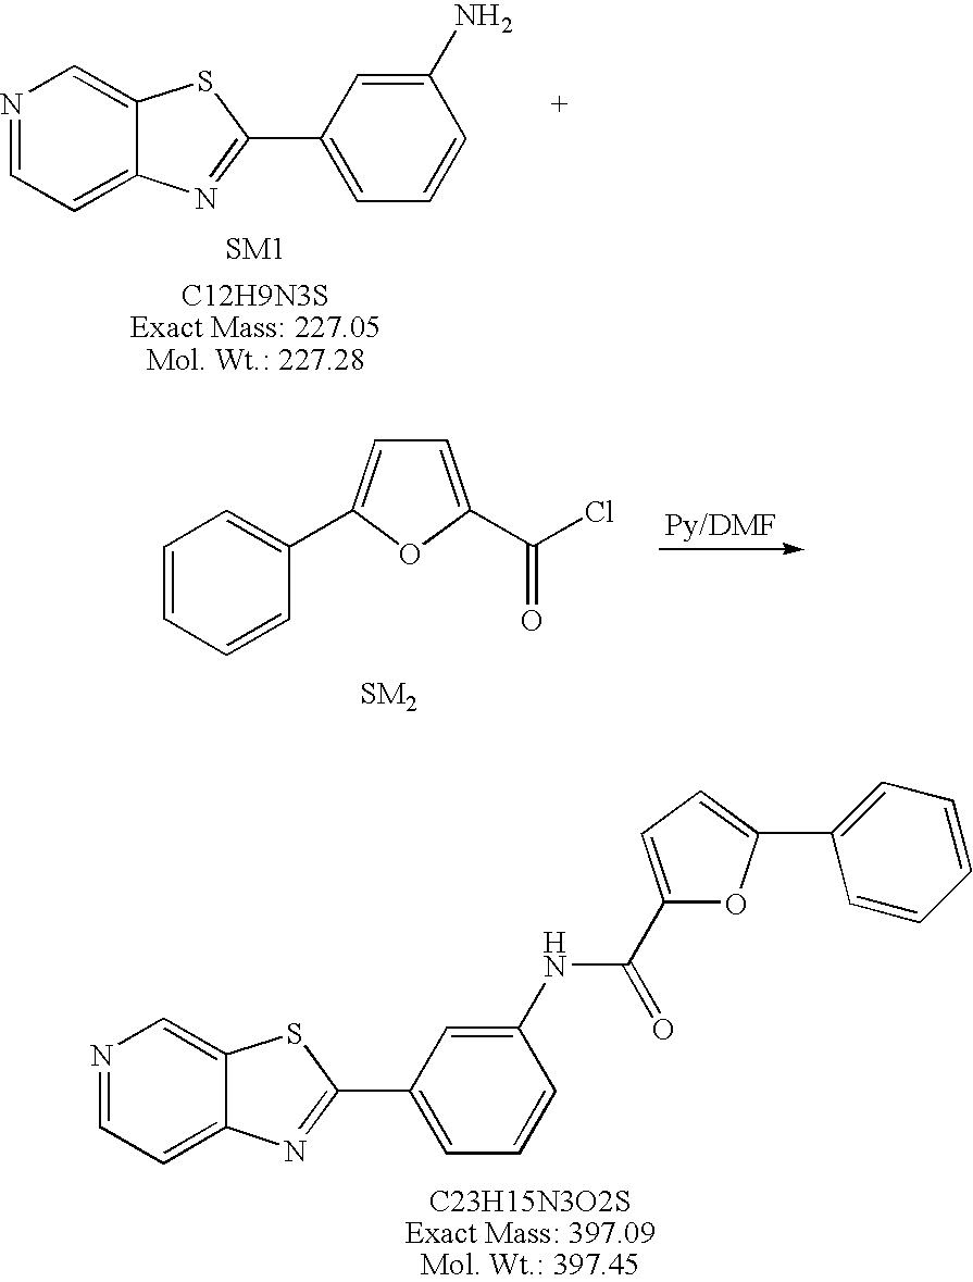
N1=CC=C2C(=C1)SC(C1=CC=CC(NC(C3=CC=C(C4=CC=CC=C4)O3)=O)=C1)=N2.N1=CC=C2C(=C1)SC(C1=CC=CC(N)=C1)=N2.C1=CC=CC(C2=CC=C(C(Cl)=O)O2)=C1
